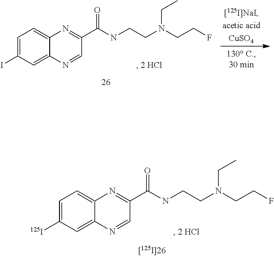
C1=C(I)C=C2C(=C1)N=C(C(NCCN(CCF)CC)=O)C=N2.C1=C([125I])C=C2C(=C1)N=C(C(NCCN(CCF)CC)=O)C=N2
